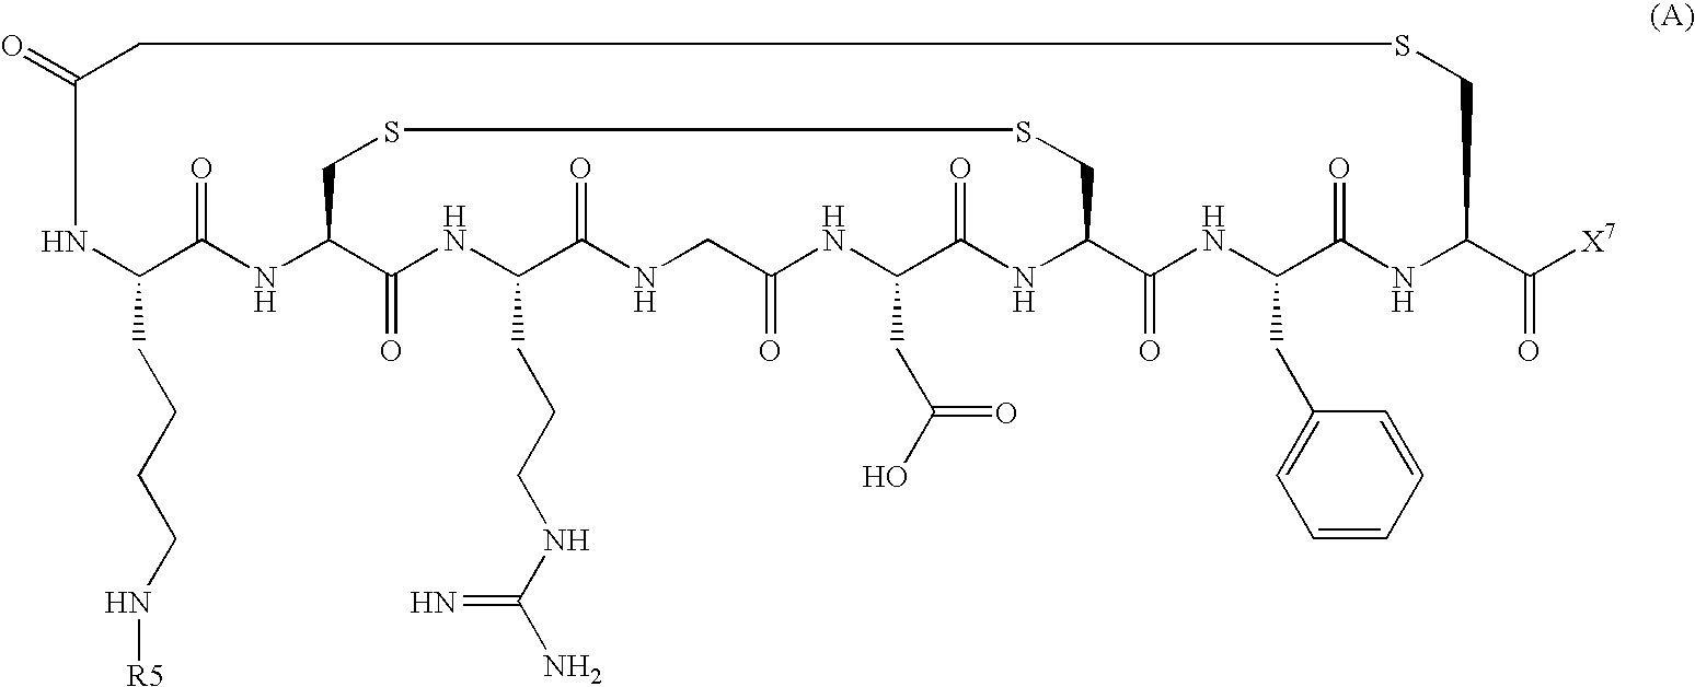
N1C(CCCCN[R5])C(=O)NC2C(=O)NC(CCCNC(N)=N)C(=O)NCC(=O)NC(CC(O)=O)C(=O)NC(C(=O)NC(CC3=CC=CC=C3)C(=O)NC(C([X7])=O)CSCC1=O)CSSC2
